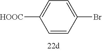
C1=CC(Br)=CC=C1[HOOC]
